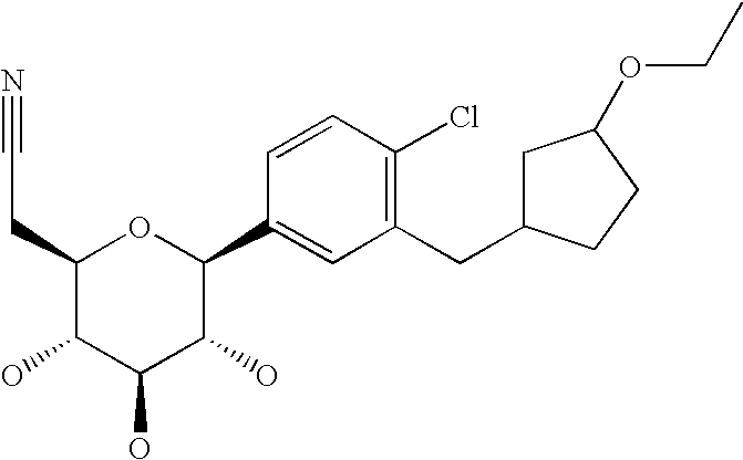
C1(CC#N)C(O)C(O)C(O)C(C2=CC(CC3CC(OCC)CC3)=C(Cl)C=C2)O1
